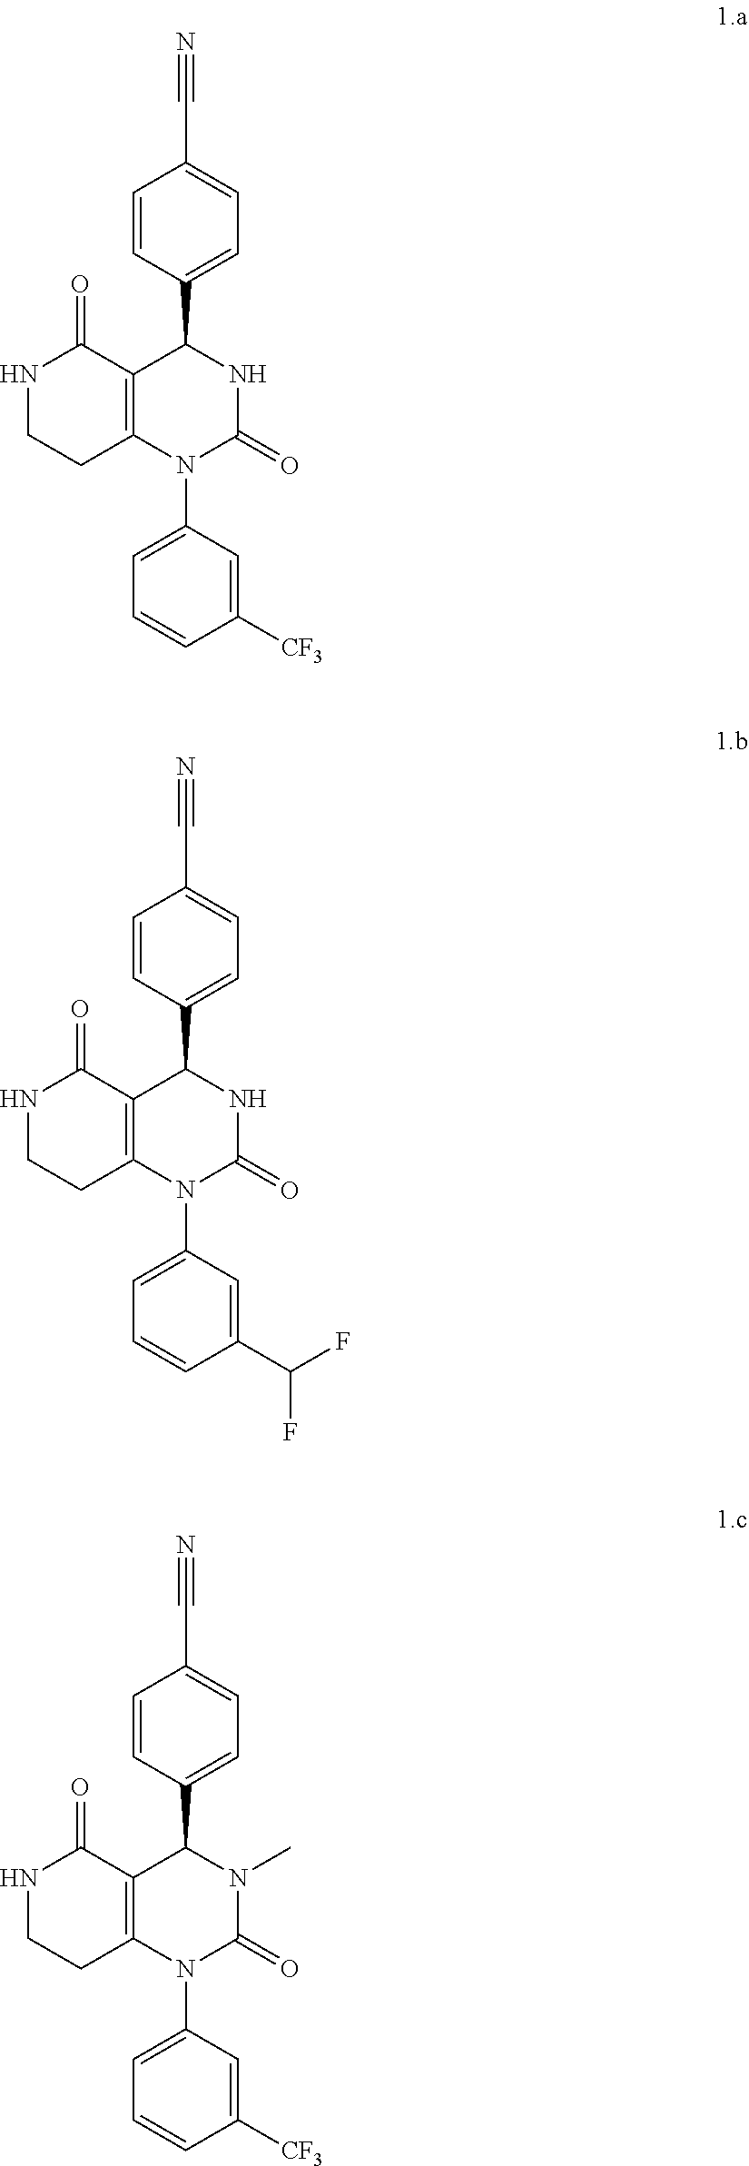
N1CCC2=C(C1=O)C(C1=CC=C(C#N)C=C1)NC(=O)N2C1=CC=CC([CF3])=C1.N1CCC2=C(C1=O)C(C1=CC=C(C#N)C=C1)NC(=O)N2C1=CC=CC(C(F)F)=C1.N1CCC2=C(C1=O)C(C1=CC=C(C#N)C=C1)N(C)C(=O)N2C1=CC=CC([CF3])=C1
